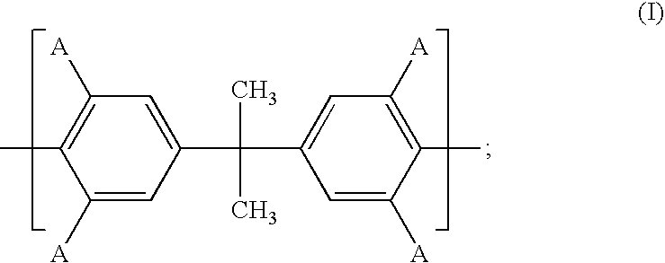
C1([A])=CC(C(C2=CC([A])=C(C)C([A])=C2)(C)C)=CC([A])=C1C
